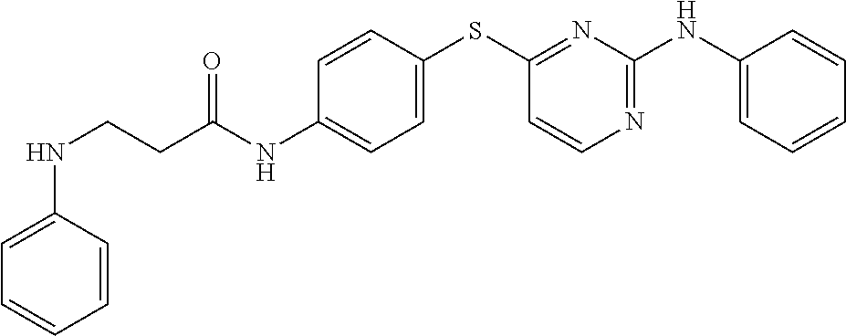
C1(NC(CCNC2=CC=CC=C2)=O)=CC=C(SC2=NC(NC3=CC=CC=C3)=NC=C2)C=C1
